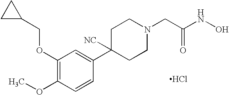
C1(OCC2CC2)=C(OC)C=CC(C2([NC])CCN(CC(NO)=O)CC2)=C1.Cl
